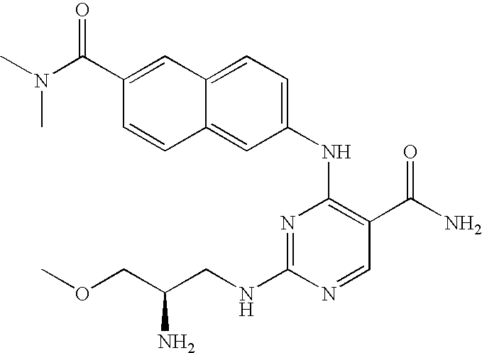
N1=C(NCC(COC)N)N=CC(C(N)=O)=C1NC1=CC=C2C(=C1)C=CC(C(N(C)C)=O)=C2
